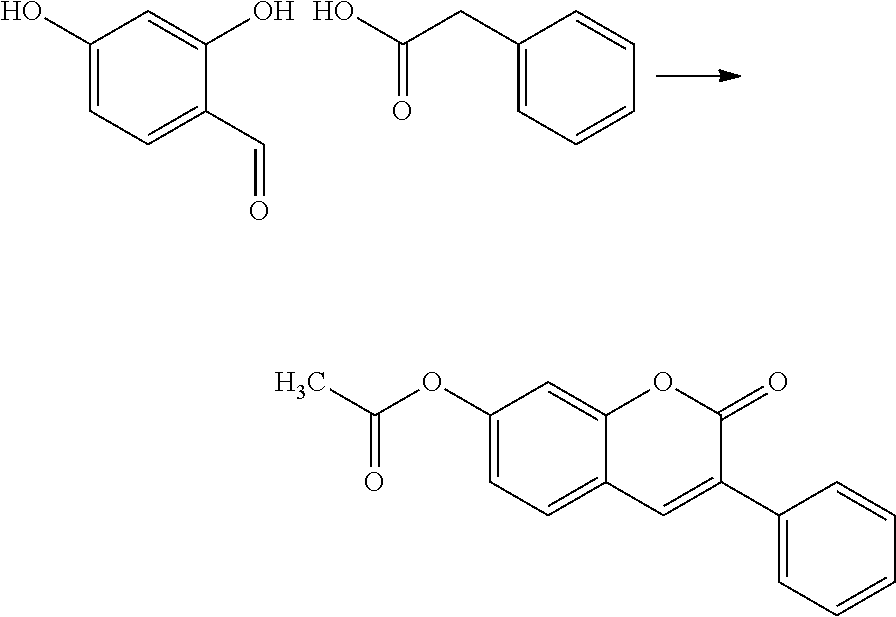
C1(O)=CC=C(C=O)C(O)=C1.C1(CC(O)=O)=CC=CC=C1.C1(OC(C)=O)=CC=C2C(=C1)OC(=O)C(C1=CC=CC=C1)=C2
